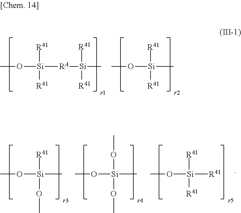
CO[Si]([RA][Si](C)([R41])[R41])([R41])[R41].CO[Si](C)([R41])[R41].CO[Si](C)([R41])OC.CO[Si](C)(OC)OC.CO[Si]([R41])([R41])[R41]
